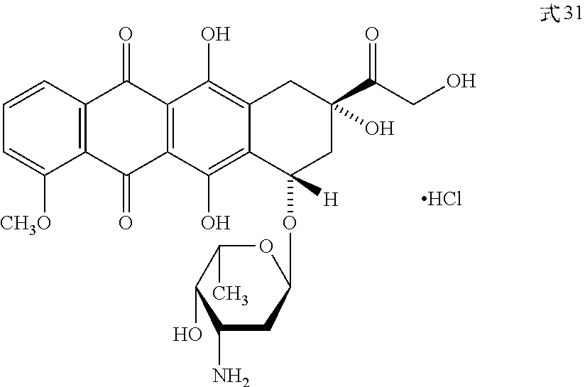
C12=C(C=CC=C1[CH3O])C(=O)C1=C(C2=O)C(O)=C2C(=C1O)CC(C(CO)=O)(O)CC2(OC1OC(C)C(O)C(N)C1)[H].Cl
